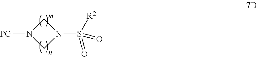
C1N([PG])CN1S([R2])(=O)=O
